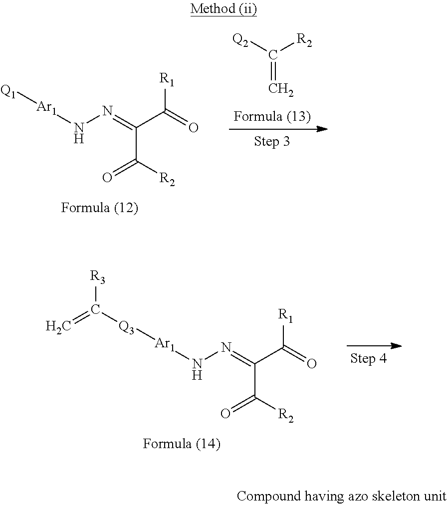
C=C([R2])[Q2].[Q1][Ar1]NN=C(C(=O)[R1])C([R2])=O.[Q3]([Ar1]NN=C(C(=O)[R1])C([R2])=O)C(=C)[R3]
